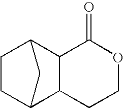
C1C2C3C(C(C1)C2)C(=O)OCC3
